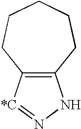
C12=C([*C]=NN1)CCCCC2
